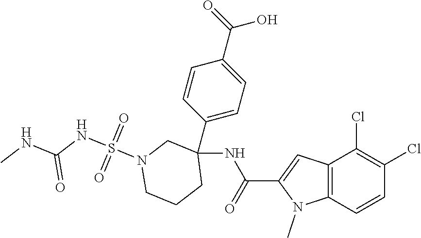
C12=C(C(Cl)=C(Cl)C=C1)C=C(C(NC1(C3=CC=C(C(O)=O)C=C3)CN(S(NC(NC)=O)(=O)=O)CCC1)=O)N2C
